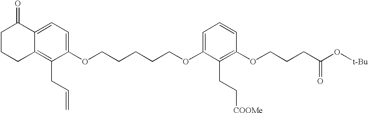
C1=C(OCCCCCOC2=CC=CC(OCCCC(=O)O[t-Bu])=C2CC[COOMe])C(CC=C)=C2C(=C1)C(=O)CCC2
